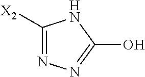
N1=C([X2])NC(O)=N1
